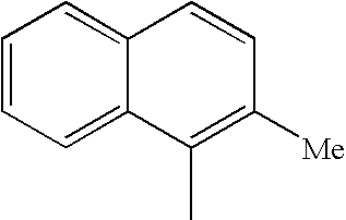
C1=CC=C2C(=C1)C=CC([Me])=C2C
